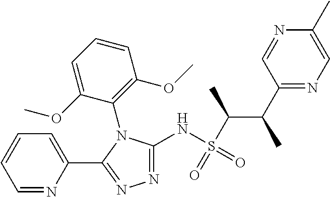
C1(NS(C(C(C2=NC=C(C)N=C2)C)C)(=O)=O)=NN=C(C2=CC=CC=N2)N1C1=C(OC)C=CC=C1OC
